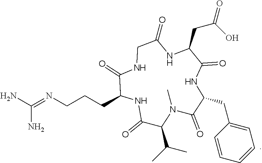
C1(=O)C(CC2=CC=CC=C2)NC(=O)C(CC(=O)O)NC(=O)CNC(=O)C(CCCN=C(N)N)NC(=O)C(C(C)C)N1C
